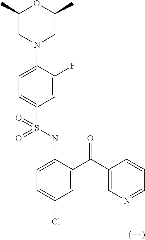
C1=C(N2CC(C)OC(C)C2)C(F)=CC(S(NC2=CC=C(Cl)C=C2C(C2=CN=CC=C2)=O)(=O)=O)=C1
